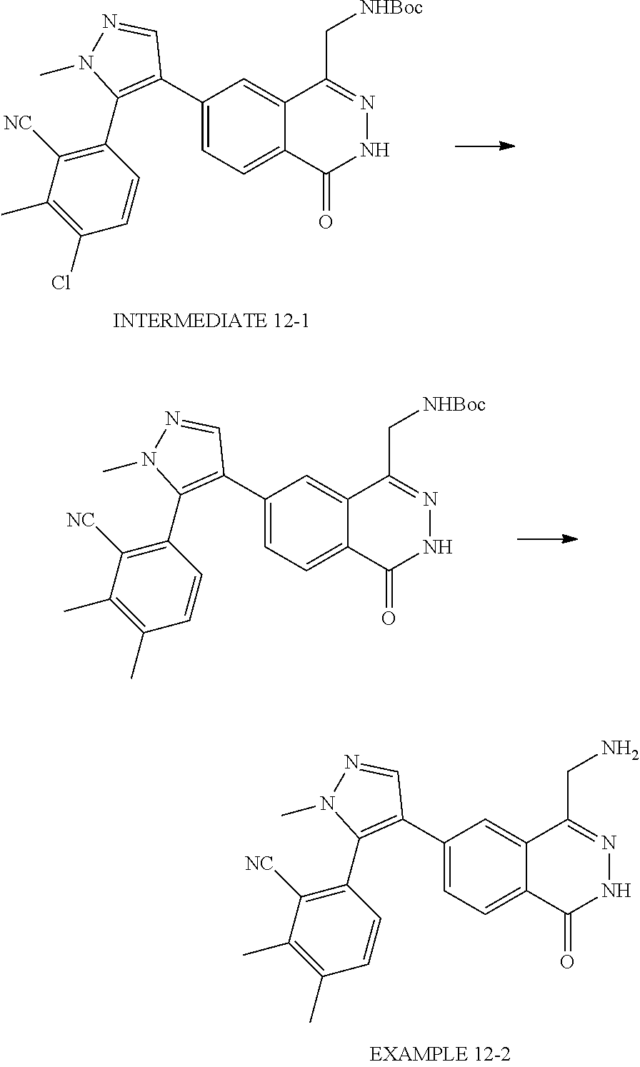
C12=CC=C(C3=C(C4=C([NC])C(C)=C(C)C=C4)N(C)N=C3)C=C1C(C[NHBoc])=NNC2=O.C12=CC=C(C3=C(C4=C([NC])C(C)=C(Cl)C=C4)N(C)N=C3)C=C1C(C[NHBoc])=NNC2=O.C12=CC=C(C3=C(C4=C([NC])C(C)=C(C)C=C4)N(C)N=C3)C=C1C(CN)=NNC2=O
